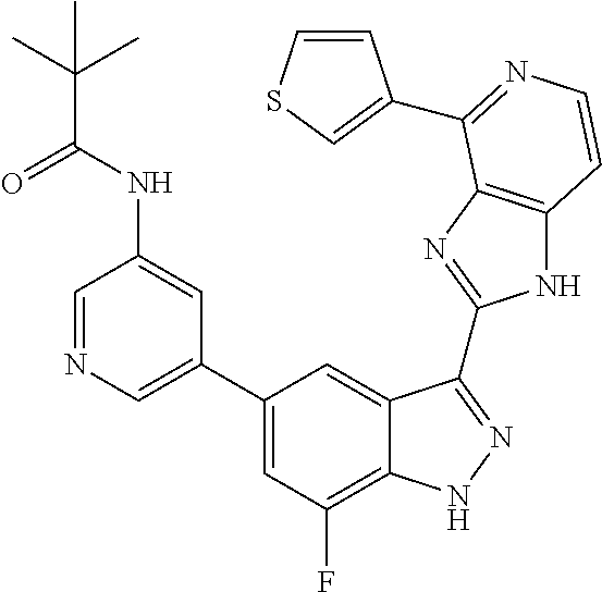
C1=C(C2=CC(F)=C3C(=C2)C(C2=NC4=C(N2)C=CN=C4C2=CSC=C2)=NN3)C=C(NC(=O)C(C)(C)C)C=N1
